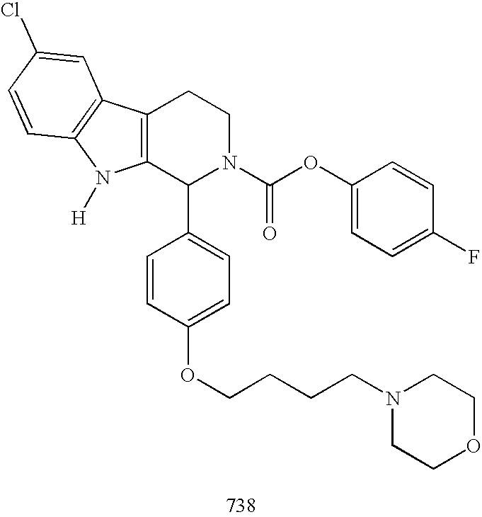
C12=C(C(C3=CC=C(OCCCCN4CCOCC4)C=C3)N(C(OC3=CC=C(F)C=C3)=O)CC1)N([H])C1=C2C=C(Cl)C=C1
